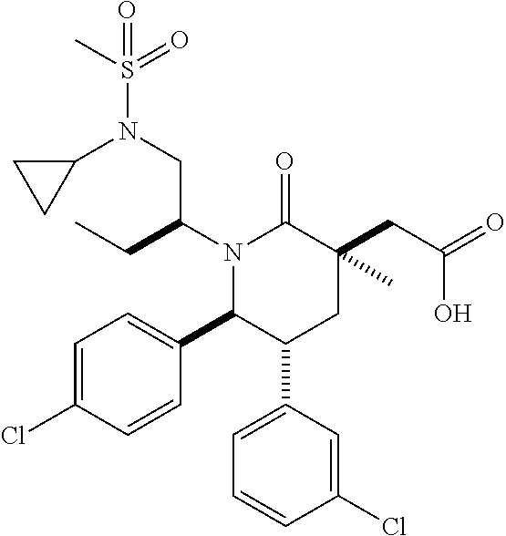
N1(C(CC)CN(S(C)(=O)=O)C2CC2)C(C2=CC=C(Cl)C=C2)C(C2=CC=CC(Cl)=C2)CC(CC(=O)O)(C)C1=O
